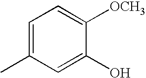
C1=C(O)C([OCH3])=CC=C1C
